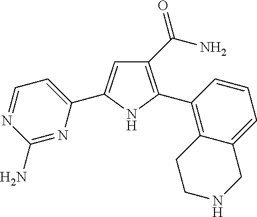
C1(C(=O)N)=C(C2=C3C(=CC=C2)CNCC3)NC(C2=CC=NC(N)=N2)=C1
